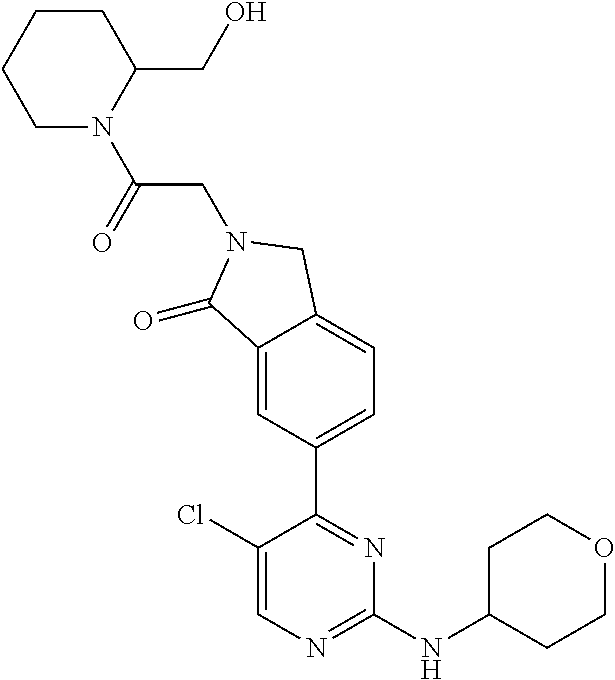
C1(Cl)=CN=C(NC2CCOCC2)N=C1C1=CC=C2C(=C1)C(=O)N(CC(N1C(CO)CCCC1)=O)C2
